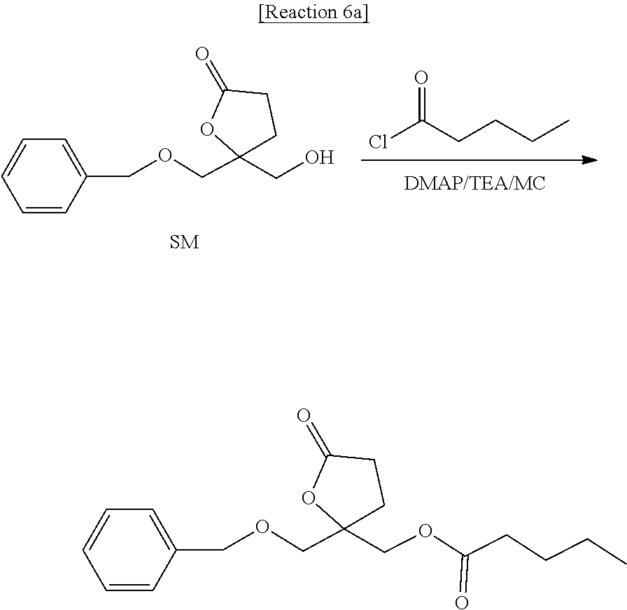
C1C(=O)OC(COCC2=CC=CC=C2)(CO)C1.ClC(CCCC)=O.C1C(=O)OC(COCC2=CC=CC=C2)(COC(CCCC)=O)C1
